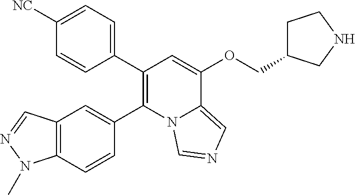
C1(C2=C(C3=CC4=C(C=C3)N(C)N=C4)N3C(=CN=C3)C(OCC3CCNC3)=C2)=CC=C([NC])C=C1
